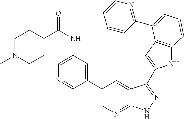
C1(C2=CN=C3C(=C2)C(C2=CC4=C(N2)C=CC=C4C2=NC=CC=C2)=NN3)=CC(NC(=O)C2CCN(C)CC2)=CN=C1
